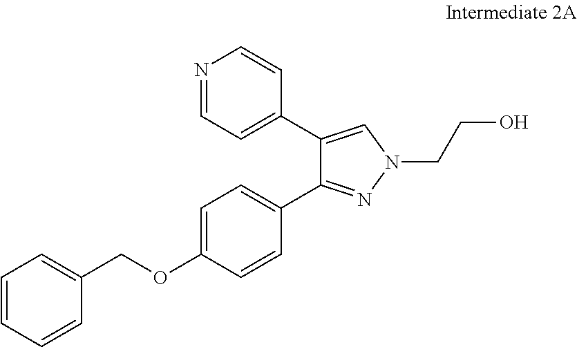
N1=CC=C(C2=CN(CCO)N=C2C2=CC=C(OCC3=CC=CC=C3)C=C2)C=C1
